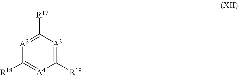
[A2]1=C([R17])[A3]=C([R19])[A4]=C1[R18]
